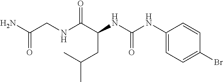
C(CC(NC(=O)NC1=CC=C(Br)C=C1)C(NCC(N)=O)=O)(C)C
